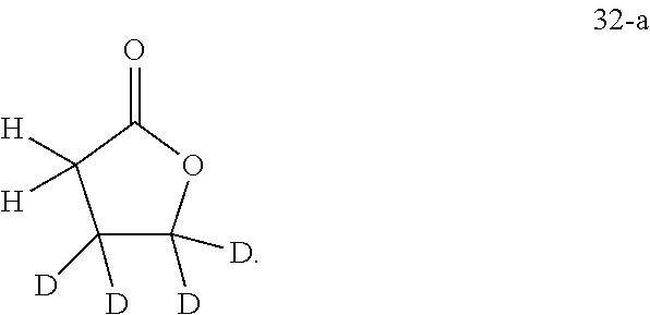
C1([D])([D])C([D])([D])OC(=O)C1([H])[H]
